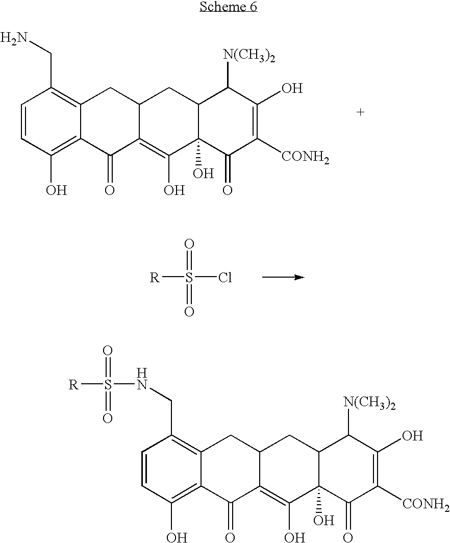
C1=CC(O)=C2C(=C1CN)CC1C(=C(O)C3(O)C(C1)C([N(CH3)2])C(O)=C([CONH2])C3=O)C2=O.O=S(Cl)([R])=O.C1=CC(O)=C2C(=C1CNS([R])(=O)=O)CC1C(=C(O)C3(O)C(C1)C([N(CH3)2])C(O)=C([CONH2])C3=O)C2=O
